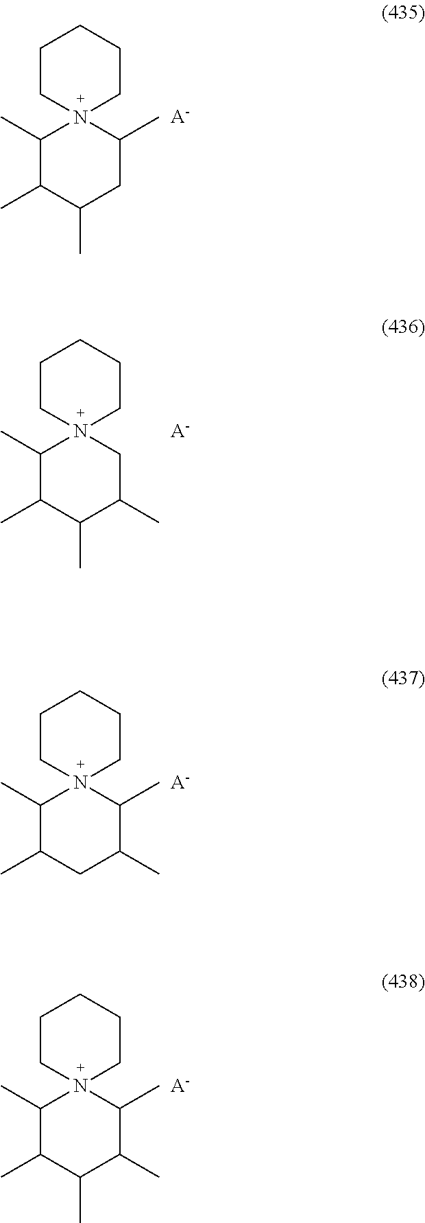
N12(C(C)C(C)C(C)CC1C)CCCCC2.[A-].N12(C(C)C(C)C(C)C(C)C1)CCCCC2.[A-].N12(C(C)C(C)CC(C)C1C)CCCCC2.[A-].N12(C(C)C(C)C(C)C(C)C1C)CCCCC2.[A-]
